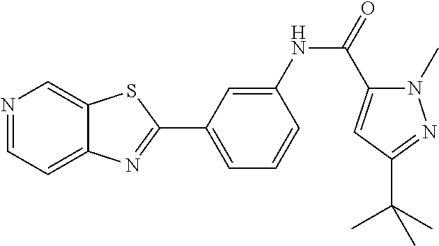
C1=C(NC(=O)C2=CC(C(C)(C)C)=NN2C)C=CC=C1C1=NC2=CC=NC=C2S1
